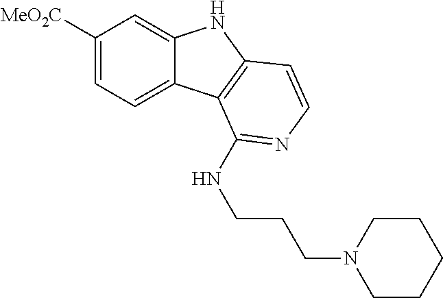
C1([MeO2C])=CC=C2C(=C1)NC1=C2C(NCCCN2CCCCC2)=NC=C1
